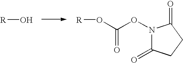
[R]O.[R]OC(ON1C(=O)CCC1=O)=O
